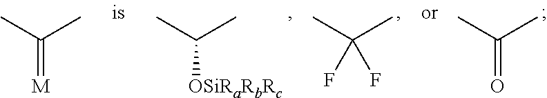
C(C)(C)[OSiRaRbRc].C(C)(C)(F)F.C(C)(C)=[M].C(C)(C)=O
